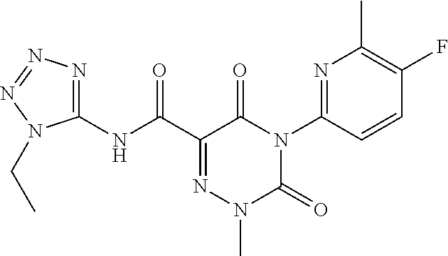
C1(NC(C2=NN(C)C(=O)N(C3=NC(C)=C(F)C=C3)C2=O)=O)=NN=NN1CC
